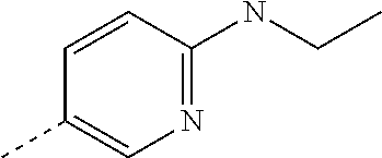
C1=CC(NCC)=NC=C1C
